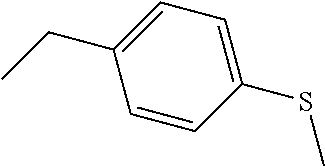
CCC1=CC=C(SC)C=C1
